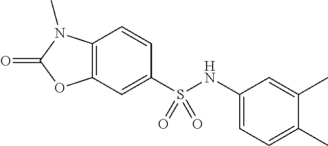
C1=CC2=C(C=C1S(NC1=CC=C(C)C(C)=C1)(=O)=O)OC(=O)N2C
